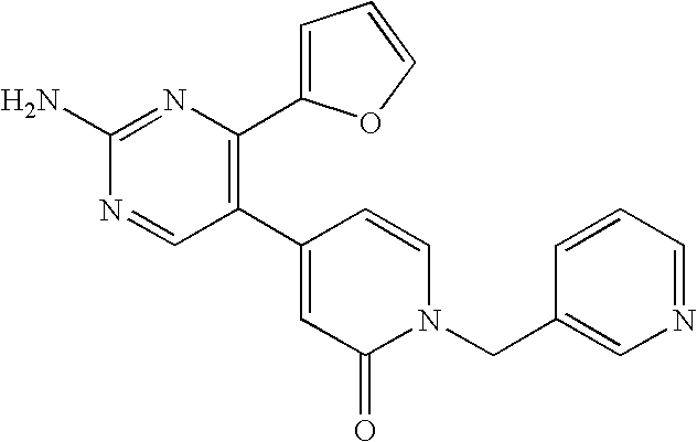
C1(C2=C(C3=CC=CO3)N=C(N)N=C2)=CC(=O)N(CC2=CN=CC=C2)C=C1
